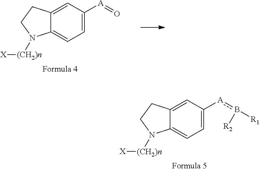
C12=CC([A]b([R1])[R2])=CC=C1N([(CH2)n][X])CC2.C12=CC([A]=O)=CC=C1N([(CH2)n][X])CC2
